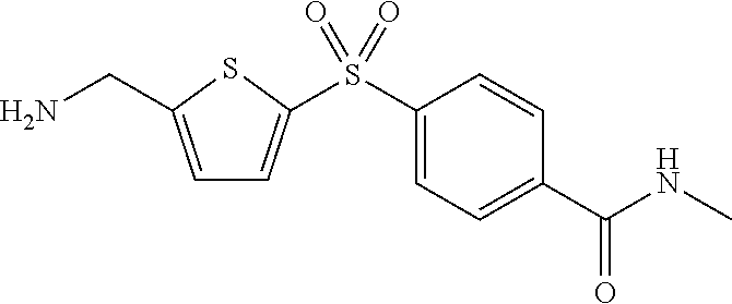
C1=C(CN)SC(S(C2=CC=C(C(NC)=O)C=C2)(=O)=O)=C1
